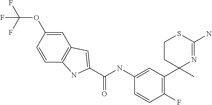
C1=CC(OC(F)(F)F)=CC2=C1NC(C(NC1=CC(C3(C)CCSC(N)=N3)=C(F)C=C1)=O)=C2
